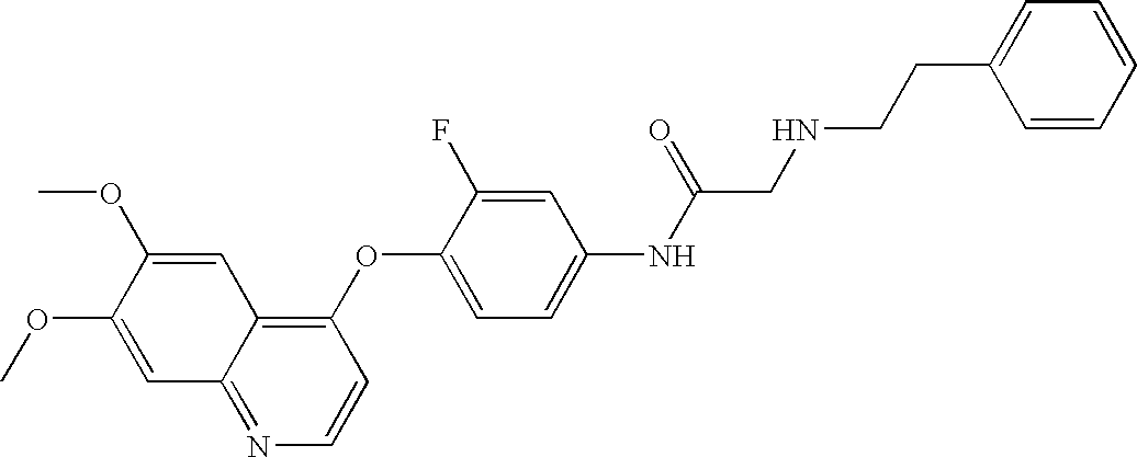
C1(OC2=CC=C(NC(CNCCC3=CC=CC=C3)=O)C=C2F)=C2C(=NC=C1)C=C(OC)C(OC)=C2
